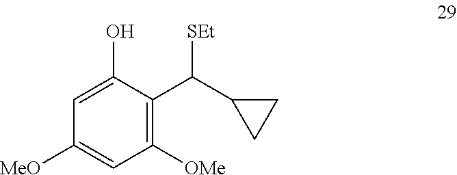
C1([MeO])=CC([OMe])=C(C(C2CC2)[SEt])C(O)=C1
